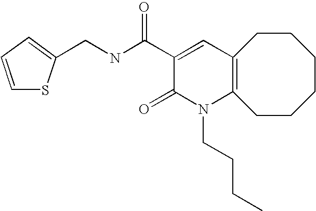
C(NC(C1=CC2=C(N(CCCC)C1=O)CCCCCC2)=O)C1=CC=CS1
